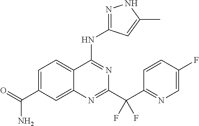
C1=C(C(=O)N)C=C2C(=C1)C(NC1=NNC(C)=C1)=NC(C(C1=NC=C(F)C=C1)(F)F)=N2
